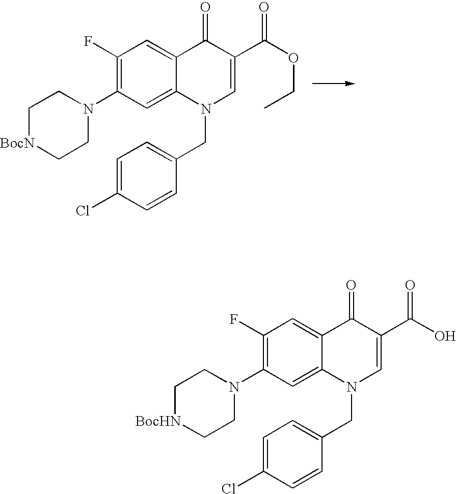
C1(F)=C(N2CC[BocN]CC2)C=C2C(=C1)C(=O)C(C(OCC)=O)=CN2CC1=CC=C(Cl)C=C1.C1(F)=C(N2CC[BocHN]CC2)C=C2C(=C1)C(=O)C(C(O)=O)=CN2CC1=CC=C(Cl)C=C1
